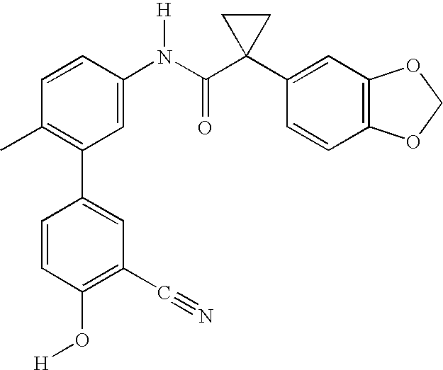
C1(N(C(C2(C3=CC4=C(C=C3)OCO4)CC2)=O)[H])=CC(C2=CC(C#N)=C(O[H])C=C2)=C(C)C=C1
